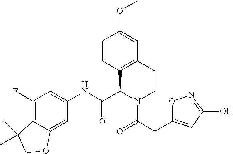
C1(F)=C2C(=CC(NC(C3C4=C(CCN3C(=O)CC3=CC(O)=NO3)C=C(OC)C=C4)=O)=C1)OCC2(C)C
